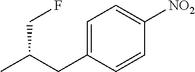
CC(CC1=CC=C([NO2])C=C1)CF
